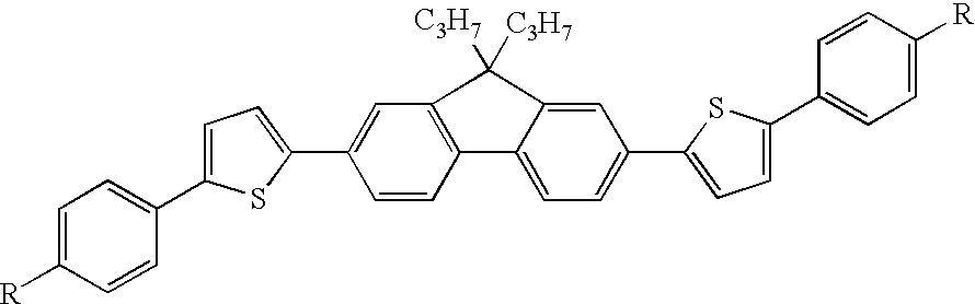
C1=C(C2=CC=C([R])C=C2)SC(C2=CC3=C(C=C2)C2=CC=C(C4=CC=C(C5=CC=C([R])C=C5)S4)C=C2C3([C3H7])[C3H7])=C1
